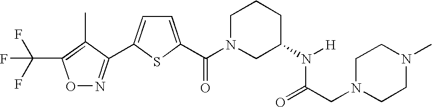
O1N=C(C2=CC=C(C(N3CC(N([H])C(=O)CN4CCN(C)CC4)CCC3)=O)S2)C(C)=C1C(F)(F)F
